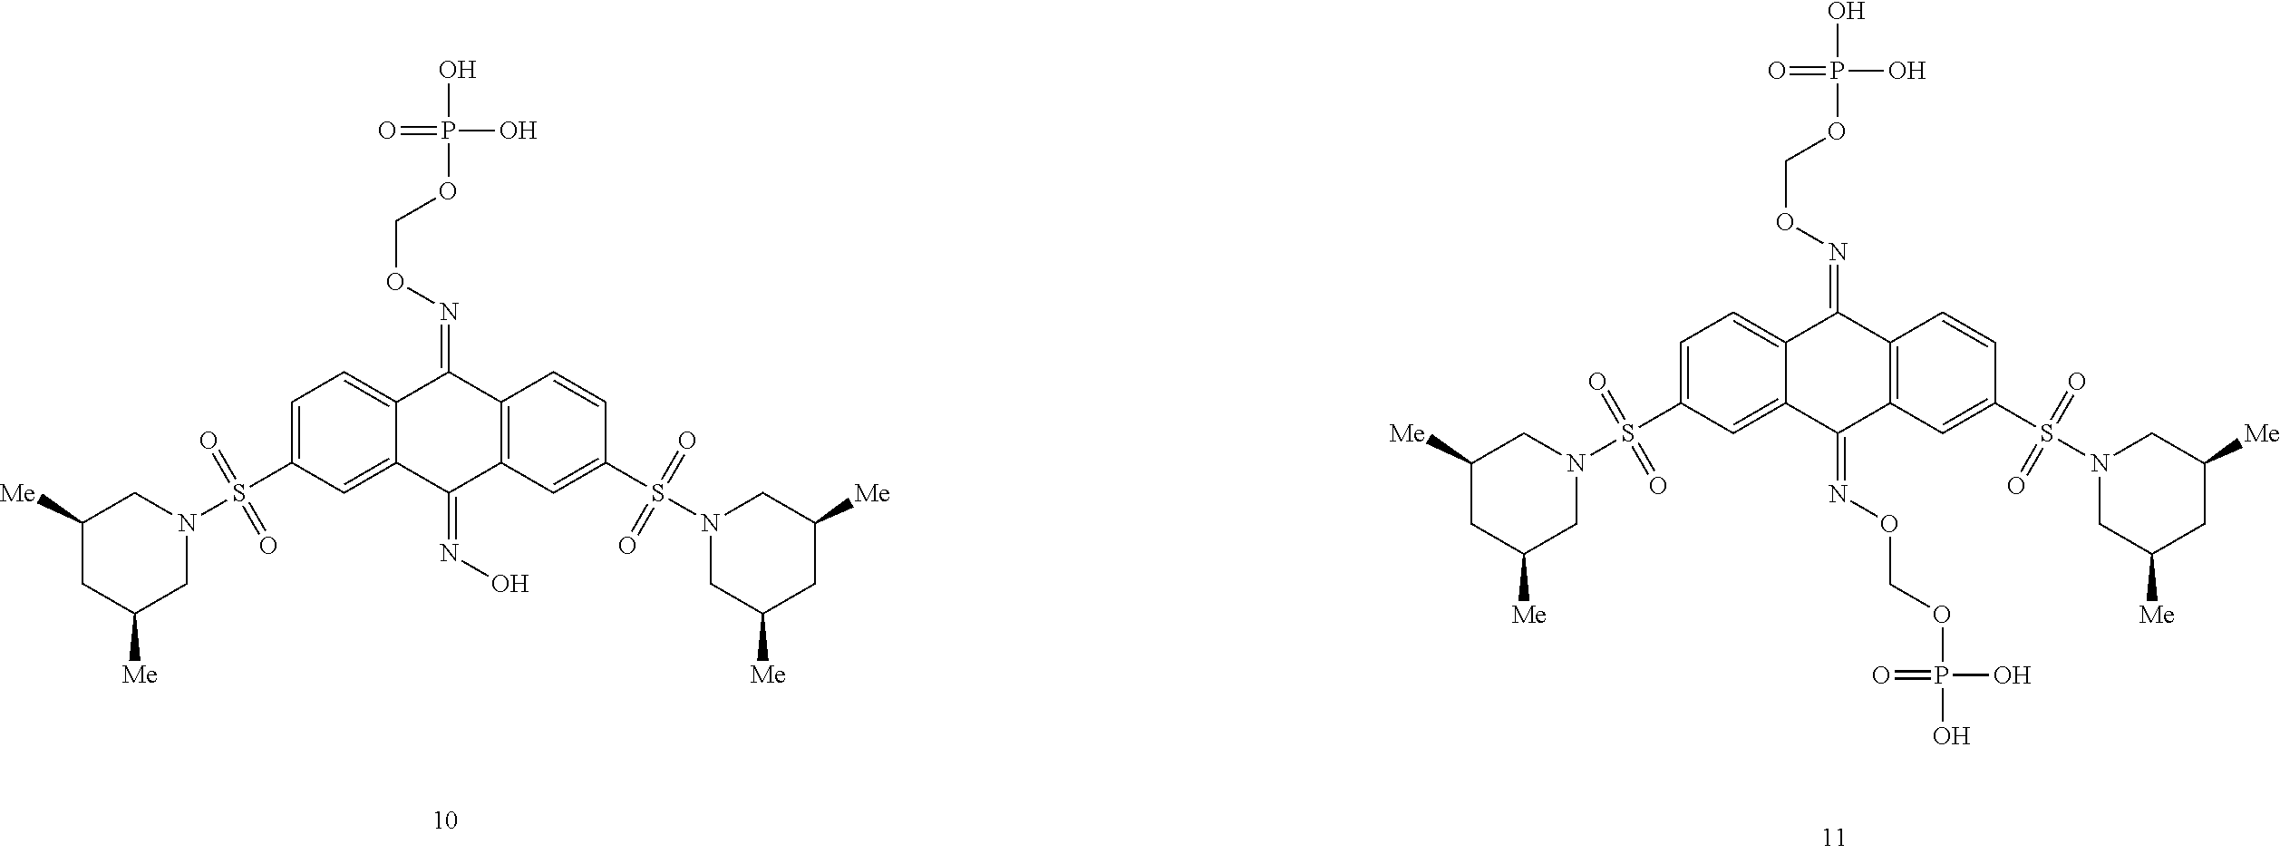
C1=C(S(=O)(=O)N2CC([Me])CC([Me])C2)C=C2C(=C1)C(=NOCOP(O)(O)=O)C1=C(C2=NO)C=C(S(=O)(=O)N2CC([Me])CC([Me])C2)C=C1.C1=C(S(=O)(=O)N2CC([Me])CC([Me])C2)C=C2C(=C1)C(=NOCOP(O)(O)=O)C1=C(C2=NOCOP(=O)(O)O)C=C(S(=O)(=O)N2CC([Me])CC([Me])C2)C=C1
